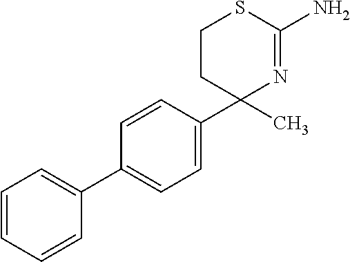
C1(C2=CC=CC=C2)=CC=C(C2(C)N=C(N)SCC2)C=C1
